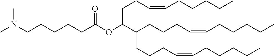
C(CCCC(OC(CCC=CCCCCC)C(CCCC=CCCCCC)CCCC=CCCCCC)=O)CN(C)C
